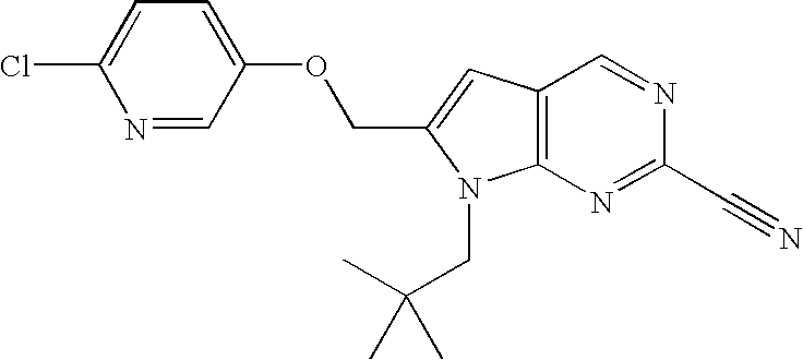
C12=C(N=C(C#N)N=C1)N(CC(C)(C)C)C(COC1=CC=C(Cl)N=C1)=C2
